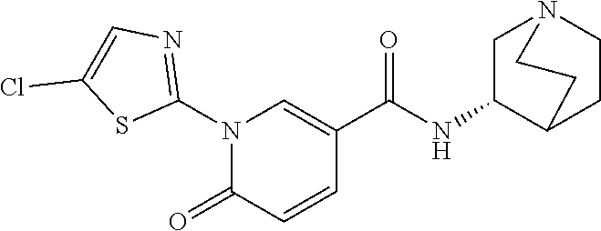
N1(C2=NC=C(Cl)S2)C(=O)C=CC(C(NC2CN3CCC2CC3)=O)=C1
